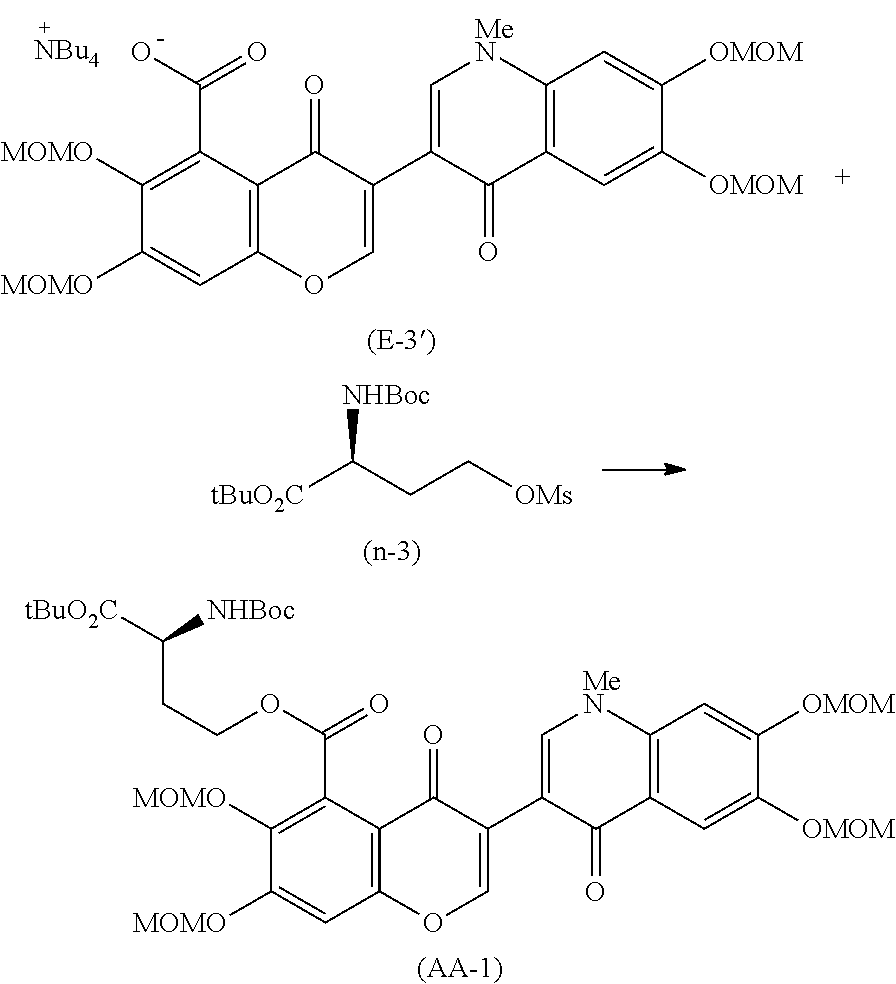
C1([MOMO])=C(C(O)=O)C2=C(C=C1[MOMO])OC=C(C1=C[MeN]C3=C(C1=O)C=C([OMOM])C([OMOM])=C3)C2=O.[NBu4].C1([MOMO])=C(C(OCCC([tBuO2C])[NHBoc])=O)C2=C(C=C1[MOMO])OC=C(C1=C[MeN]C3=C(C1=O)C=C([OMOM])C([OMOM])=C3)C2=O.[(AA-1)].[tBuO2C]C(CC[OMs])[NHBoc]
